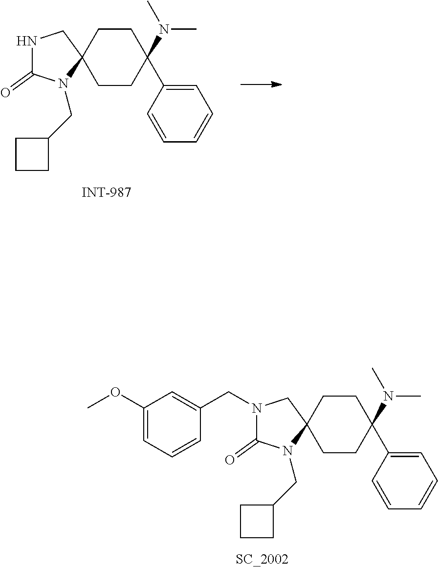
N1(CC2=CC(OC)=CC=C2)C(=O)N(CC2CCC2)C2(C1)CCC(N(C)C)(C1=CC=CC=C1)CC2.N1C(=O)N(CC2CCC2)C2(C1)CCC(N(C)C)(C1=CC=CC=C1)CC2
